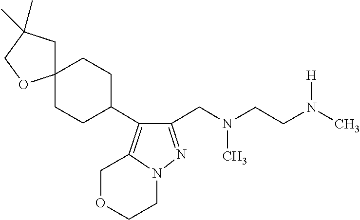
CN(CC1=NN2CCOCC2=C1C1CCC2(CC1)CC(C)(C)CO2)CCN([H])C
